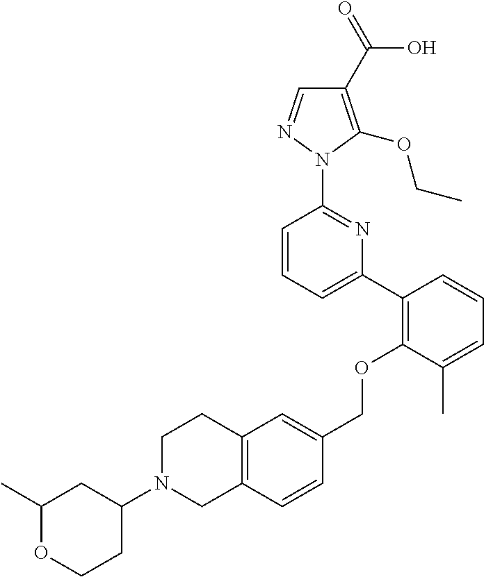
C1(C2=C(OCC3=CC4=C(C=C3)CN(C3CC(C)OCC3)CC4)C(C)=CC=C2)=CC=CC(N2N=CC(C(=O)O)=C2OCC)=N1
